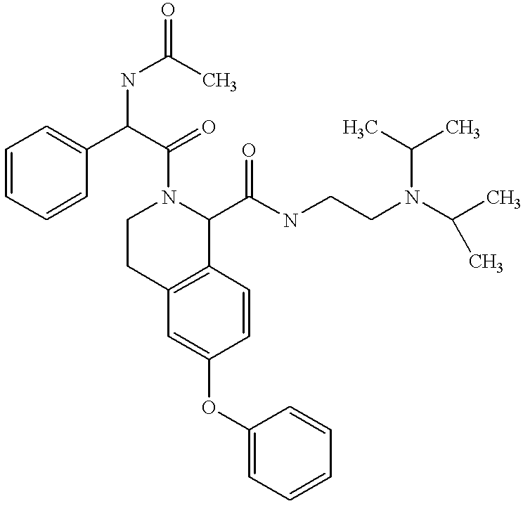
O(C1=CC2=C(C=C1)C(C(NCCN(C(C)C)C(C)C)=O)N(C(C(NC(=O)C)C1=CC=CC=C1)=O)CC2)C1=CC=CC=C1
